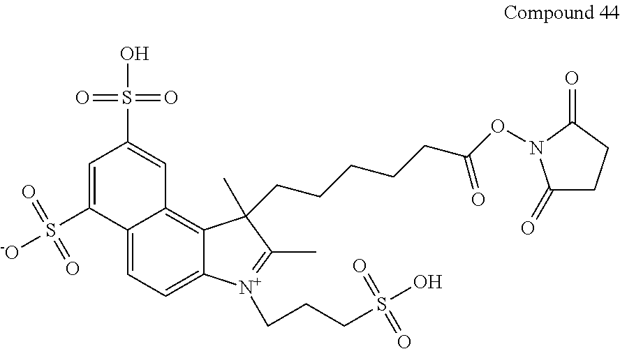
C1=C(S([-O])(=O)=O)C2=CC=C3C(=C2C=C1S(O)(=O)=O)C(CCCCCC(ON1C(=O)CCC1=O)=O)(C)C(C)=[N+]3CCCS(O)(=O)=O
